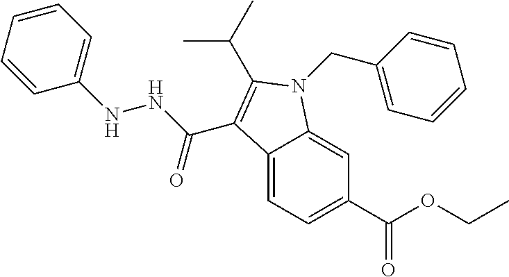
C1=CC=CC(NNC(C2=C(C(C)C)N(CC3=CC=CC=C3)C3=CC(C(OCC)=O)=CC=C32)=O)=C1
